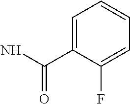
C1=C(C(N)=O)C(F)=CC=C1
